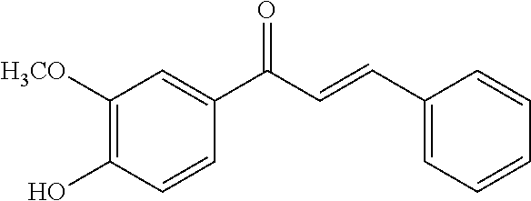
C1=CC(O)=C([H3CO])C=C1C(C=CC1=CC=CC=C1)=O
